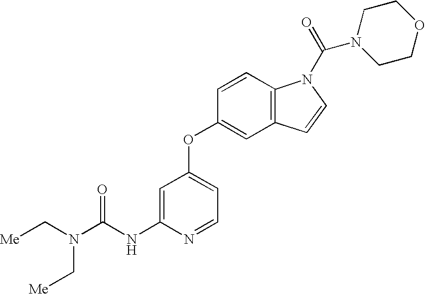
N(C(NC1=CC(OC2=CC3=C(C=C2)N(C(=O)N2CCOCC2)C=C3)=CC=N1)=O)(C[Me])C[Me]
